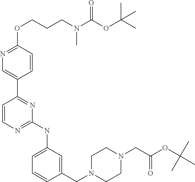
C1(NC2=CC=CC(CN3CCN(CC(=O)OC(C)(C)C)CC3)=C2)=NC=CC(C2=CN=C(OCCCN(C(=O)OC(C)(C)C)C)C=C2)=N1
